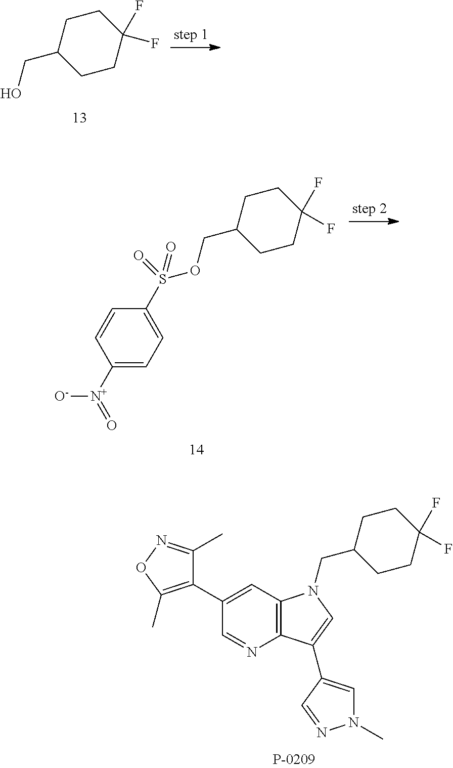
C1(C2=C(C)ON=C2C)=CC2=C(N=C1)C(C1=CN(C)N=C1)=CN2CC1CCC(F)(F)CC1.C1CC(CO)CCC1(F)F.C1CC(COS(C2=CC=C([N+](=O)[O-])C=C2)(=O)=O)CCC1(F)F
